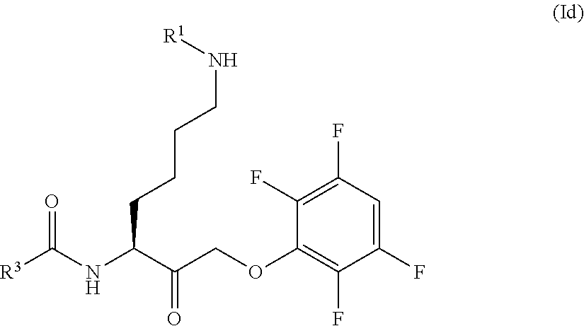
[R3]C(NC(C(COC1=C(F)C(F)=CC(F)=C1F)=O)CCCCN[R1])=O
